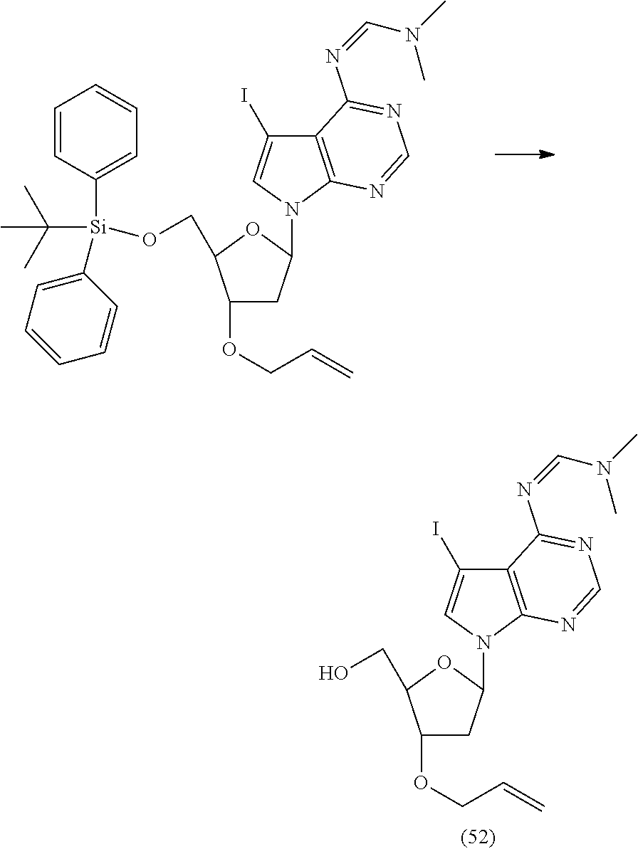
C1(OCC=C)CC(N2C3=C(C(I)=C2)C(N=CN(C)C)=NC=N3)OC1CO.C1(OCC=C)CC(N2C3=C(C(I)=C2)C(N=CN(C)C)=NC=N3)OC1CO[Si](C1=CC=CC=C1)(C1=CC=CC=C1)C(C)(C)C
